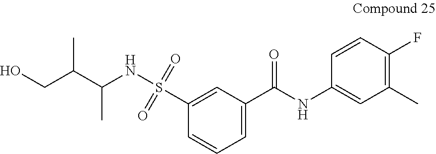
C1=CC=C(C(NC2=CC(C)=C(F)C=C2)=O)C=C1S(NC(C(CO)C)C)(=O)=O
